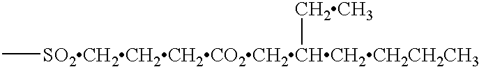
C[SO2CH2CH2CH2CO2CH2CHCH2CH2CH2CH3][CH2CH3]
